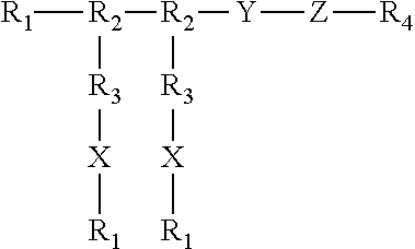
[R1][R2]([R2]([Y][Z][R4])[R3][X][R1])[R3][X][R1]
